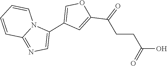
C12=NC=C(C3=COC(C(CCC(=O)O)=O)=C3)N1C=CC=C2
